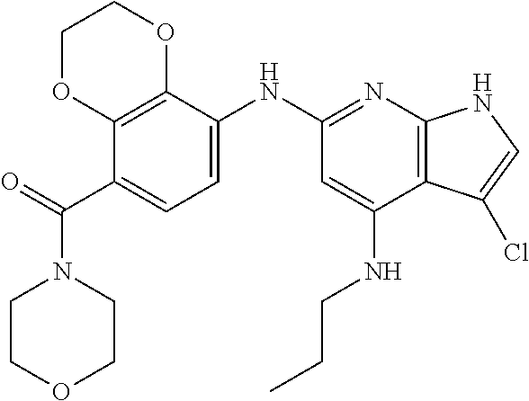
C1COCCN1C(C1=CC=C(NC2=NC3=C(C(NCCC)=C2)C(Cl)=CN3)C2=C1OCCO2)=O
